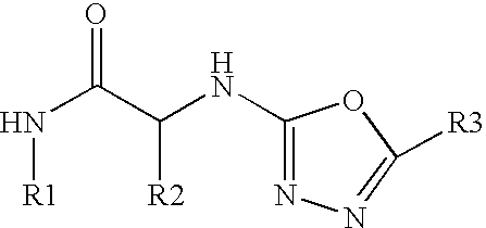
N([R1])C(C([R2])NC1=NN=C([R3])O1)=O
